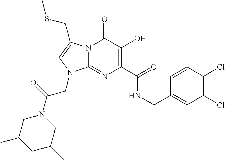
N12C(=NC(C(NCC3=CC(Cl)=C(Cl)C=C3)=O)=C(O)C1=O)N(CC(N1CC(C)CC(C)C1)=O)C=C2CSC
